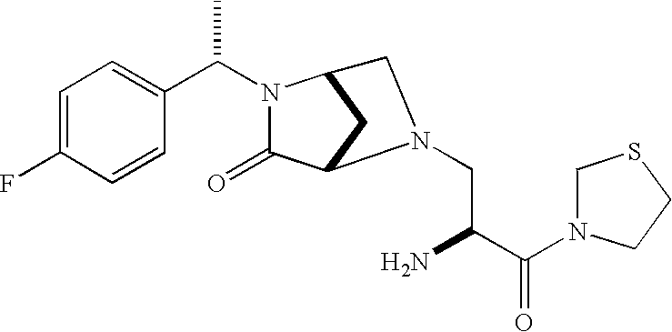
C1=C(F)C=CC(C(C)N2C(=O)C3CC2CN3CC(C(N2CCSC2)=O)N)=C1
